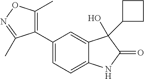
C1(C2=CC=C3C(=C2)C(C2CCC2)(O)C(=O)N3)=C(C)ON=C1C
